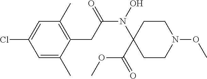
C1=C(Cl)C=C(C)C(CC(N(C2(C(OC)=O)CCN(OC)CC2)O)=O)=C1C
